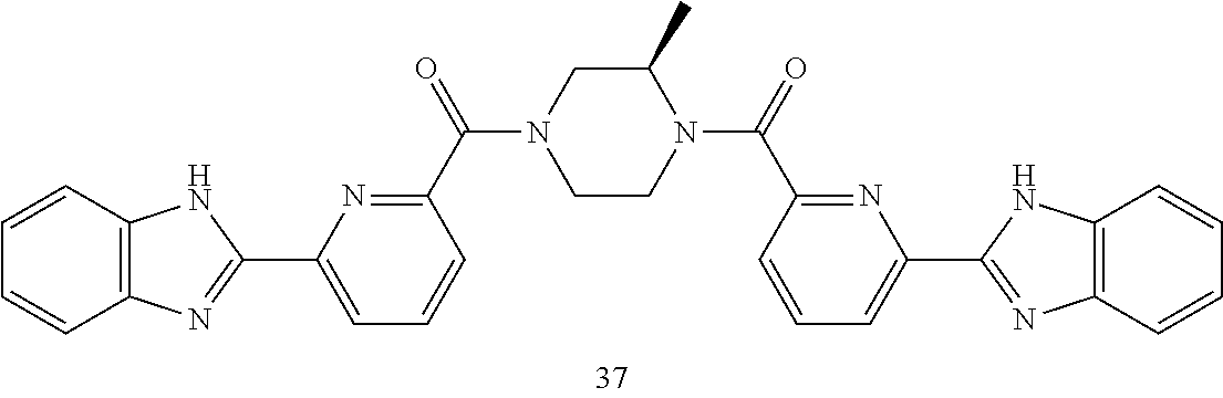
C1=CC2=C(C=C1)N=C(C1=CC=CC(C(=O)N3CCN(C(=O)C4=NC(C5=NC6=C(N5)C=CC=C6)=CC=C4)C(C)C3)=N1)N2
